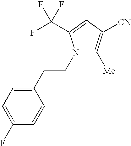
N1(CCC2=CC=C(F)C=C2)C([Me])=C([CN])C=C1C(F)(F)F
